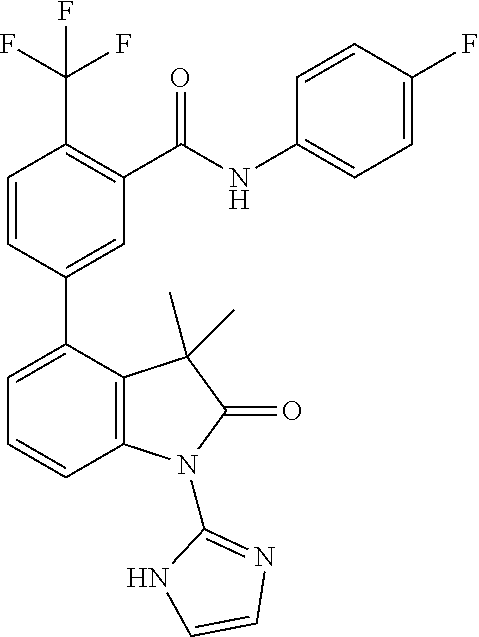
C1=CC(C2=CC=CC3=C2C(C)(C)C(=O)N3C2=NC=CN2)=CC(C(NC2=CC=C(F)C=C2)=O)=C1C(F)(F)F
